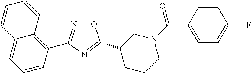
O1N=C(C2=C3C(=CC=C2)C=CC=C3)N=C1C1CCCN(C(=O)C2=CC=C(F)C=C2)C1
